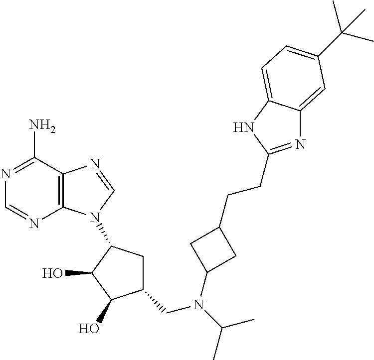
N1=CN=C(N)C2=C1N(C1CC(CN(C(C)C)C3CC(CCC4=NC5=CC(C(C)(C)C)=CC=C5N4)C3)C(O)C1O)C=N2
